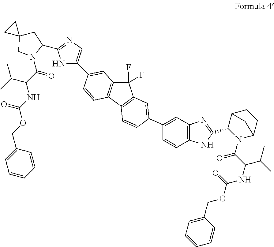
C1=CC(COC(NC(C(C)C)C(=O)N2CC3(CC2C2=NC=C(C4=CC5=C(C6=C(C5(F)F)C=C(C5=CC7=C(C=C5)NC(C5N(C(C(C(C)C)NC(OCC8=CC=CC=C8)=O)=O)C8CCC5C8)=N7)C=C6)C=C4)N2)CC3)=O)=CC=C1
